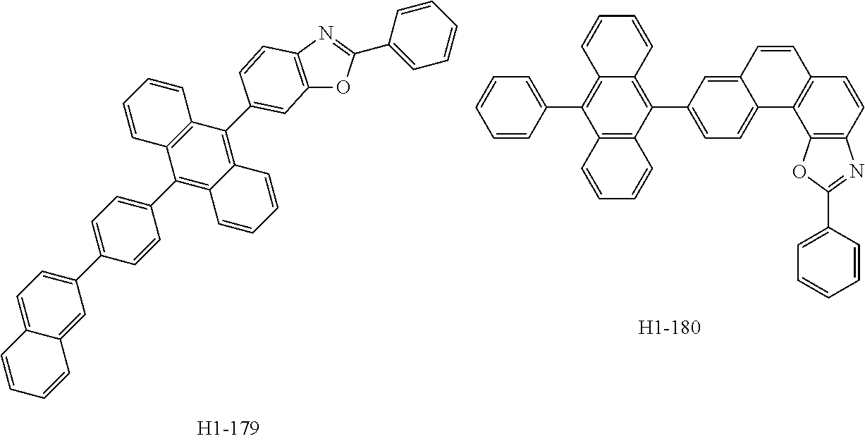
C12=C(N=C(C3=CC=CC=C3)O1)C=CC(C1=C3C(=C(C4=CC=C(C5=CC=C6C(=C5)C=CC=C6)C=C4)C4=C1C=CC=C4)C=CC=C3)=C2.C1=CC(C2=C3C(=C(C4=CC=C5C(=C4)C=CC4=C5C5=C(C=C4)N=C(C4=CC=CC=C4)O5)C4=C2C=CC=C4)C=CC=C3)=CC=C1
